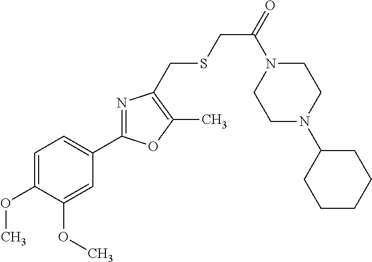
C1=C(OC)C(OC)=CC(C2=NC(CSCC(=O)N3CCN(C4CCCCC4)CC3)=C(C)O2)=C1
